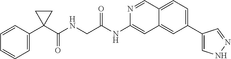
C(C(=O)NC1=CC2=CC(C3=CNN=C3)=CC=C2C=N1)NC(C1(C2=CC=CC=C2)CC1)=O
